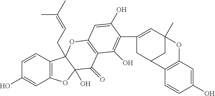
C12=C(C=CC(O)=C1)C1(CC=C(C)C)C(O)(O2)C(=O)C2=C(O1)C=C(O)C(C1=CC3(C)CC(C1)C1=C(O3)C=C(O)C=C1)=C2O
